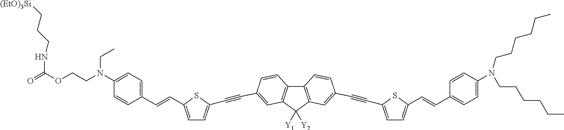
C12=C(C([Y1])([Y2])C3=C1C=CC(C#CC1=CC=C(C=CC4=CC=C(N(CCOC(=O)NCCC[(EtO)3Si])CC)C=C4)S1)=C3)C=C(C#CC1=CC=C(C=CC3=CC=C(N(CCCCCC)CCCCCC)C=C3)S1)C=C2
